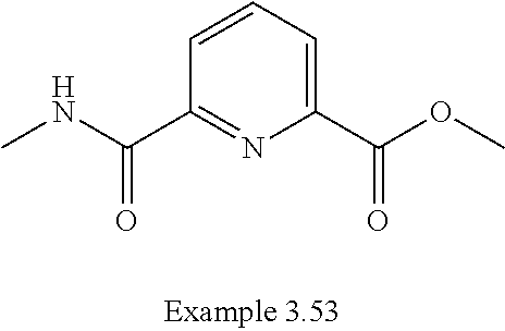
CNC(C1=NC(C(OC)=O)=CC=C1)=O
